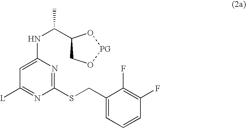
C1(SCC2=CC=CC(F)=C2F)=NC(NC(C2CO[PG]O2)C)=CC([L])=N1
